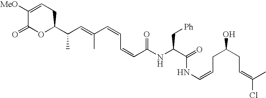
N(C(C[Ph])C(NC=CCC(CC=C(Cl)C)O)=O)C(C=CC=CC(=CC(C1CC=C([MeO])C(=O)O1)C)C)=O
